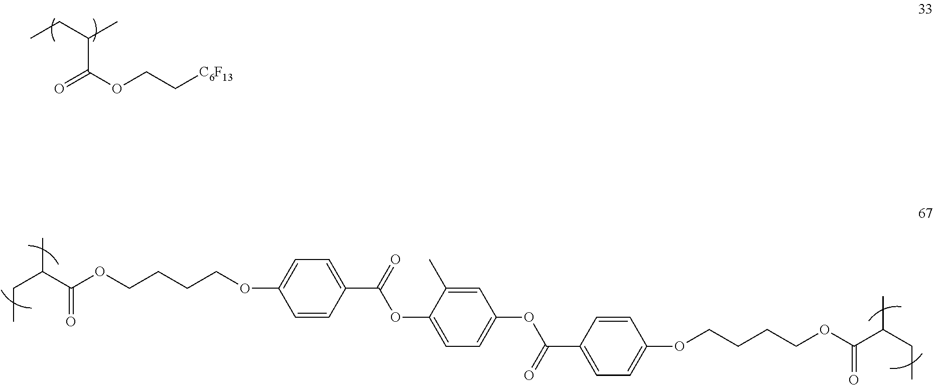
CCC(C)C(OCC[C6F13])=O.C(C)C(C)C(OCCCCOC1=CC=C(C(=O)OC2=CC=C(OC(C3=CC=C(OCCCCOC(C(CC)C)=O)C=C3)=O)C=C2C)C=C1)=O
